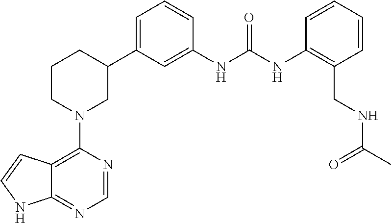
C12=C(N3CC(C4=CC=CC(NC(NC5=C(CNC(C)=O)C=CC=C5)=O)=C4)CCC3)N=CN=C1NC=C2
